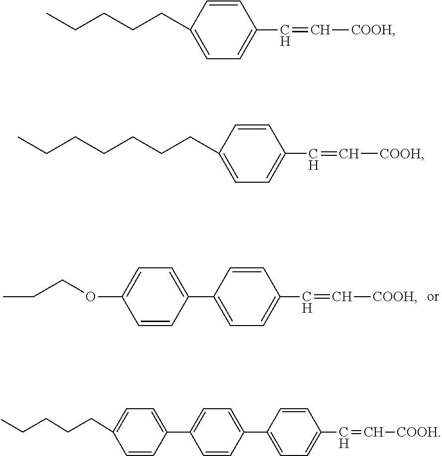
C1(OCCC)=CC=C(C2=CC=C(C=C[COOH])C=C2)C=C1.C1=CC(C2=CC=C(C3=CC=C(C=C[COOH])C=C3)C=C2)=CC=C1CCCCC.C1(CCCCCCC)=CC=C(C=C[COOH])C=C1.C1(CCCCC)=CC=C(C=C[COOH])C=C1
